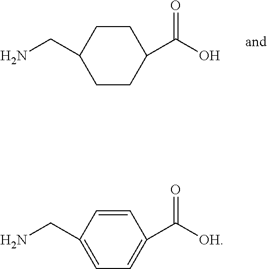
C1CC(C(O)=O)CCC1CN.C1=C(CN)C=CC(C([OH])=O)=C1
